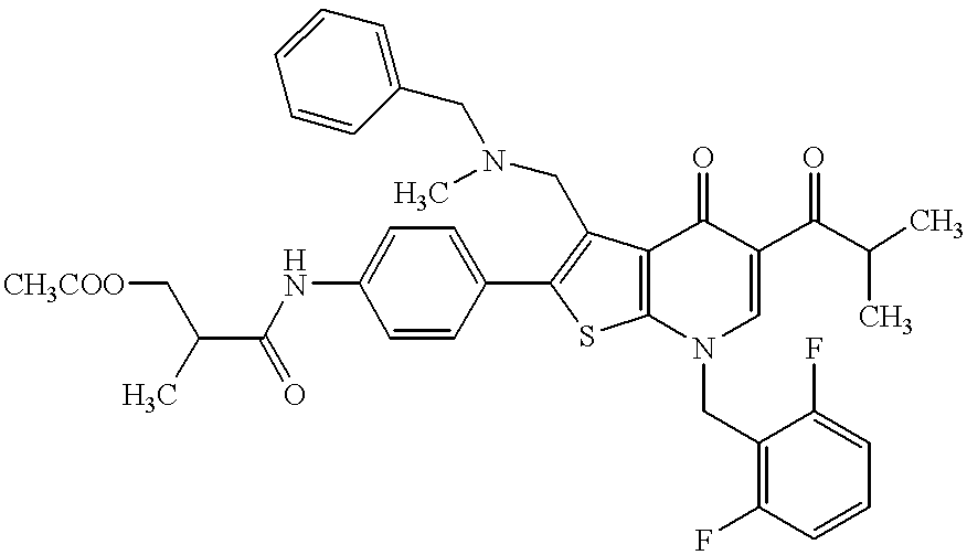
C(C(NC1=CC=C(C2=C(CN(CC3=CC=CC=C3)C)C3=C(S2)N(CC2=C(F)C=CC=C2F)C=C(C(=O)C(C)C)C3=O)C=C1)=O)(C)C[CH3COO]
